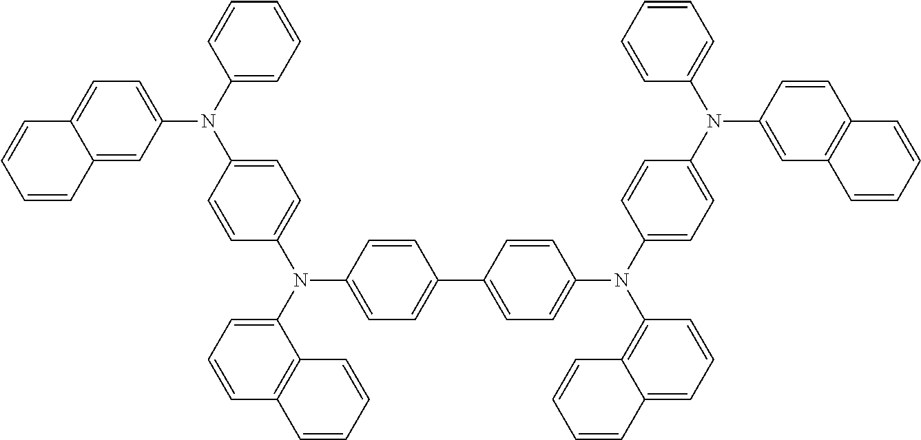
C1=C(N(C2=CC=CC=C2)C2=CC=C3C(=C2)C=CC=C3)C=CC(N(C2=CC=CC3=C2C=CC=C3)C2=CC=C(C3=CC=C(N(C4=CC=C(N(C5=CC=CC=C5)C5=CC6=C(C=C5)C=CC=C6)C=C4)C4=C5C(=CC=C4)C=CC=C5)C=C3)C=C2)=C1
